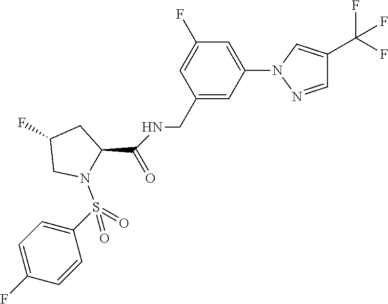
N1(S(=O)(=O)C2=CC=C(F)C=C2)C(C(NCC2=CC(N3N=CC(C(F)(F)F)=C3)=CC(F)=C2)=O)CC(F)C1
